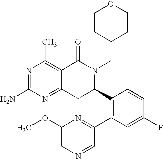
C12=NC(N)=NC(C)=C1C(=O)N(CC1CCOCC1)C(C1=C(C3=NC(OC)=CN=C3)C=C(F)C=C1)C2
